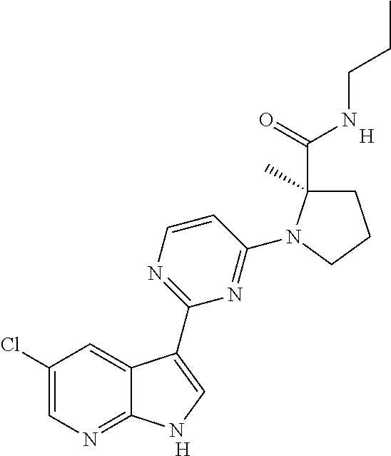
[H].[H].C1(Cl)=CN=C2C(=C1)C(C1=NC=CC(N3C(C(=O)NCCC)(C)CCC3)=N1)=CN2
